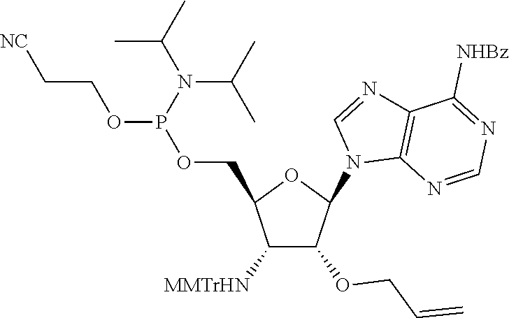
C1([MMTrHN])C(OCC=C)C(N2C3=C(N=C2)C([NHBz])=NC=N3)OC1COP(OCC[NC])N(C(C)C)C(C)C
